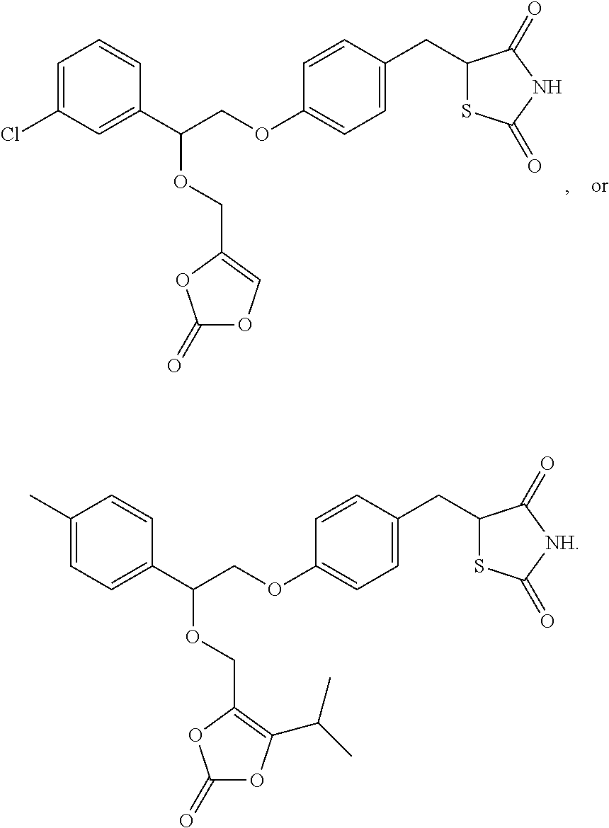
C1=C(Cl)C=C(C(OCC2=COC(=O)O2)COC2=CC=C(CC3SC(=O)NC3=O)C=C2)C=C1.C1(C)=CC=C(C(OCC2=C(C(C)C)OC(=O)O2)COC2=CC=C(CC3SC(=O)[NH]C3=O)C=C2)C=C1
